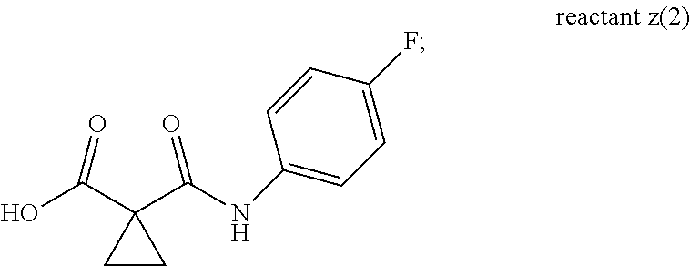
C1(C(O)=O)(C(NC2=CC=C(F)C=C2)=O)CC1
